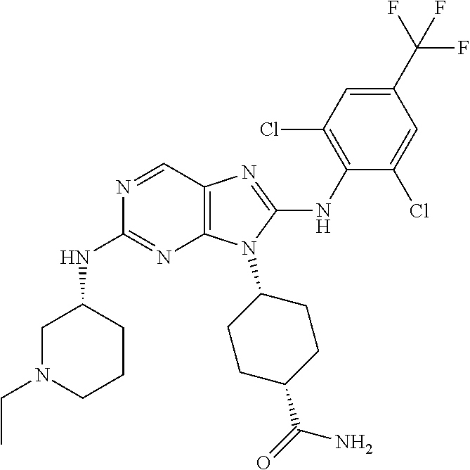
N1=CC2=C(N=C1NC1CN(CC)CCC1)N(C1CCC(C(=O)N)CC1)C(NC1=C(Cl)C=C(C(F)(F)F)C=C1Cl)=N2
